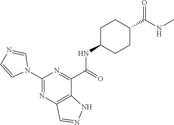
C1(N2C=NC=C2)=NC2=C(C(C(=O)NC3CCC(C(NC)=O)CC3)=N1)NN=C2
